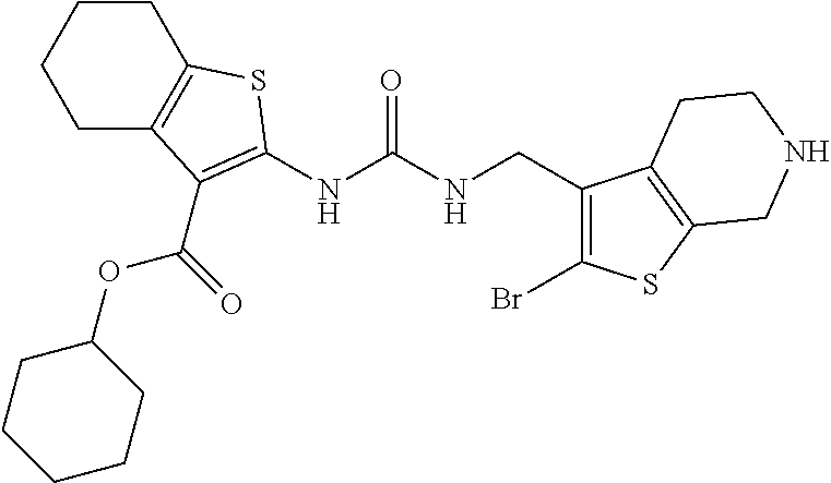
C1CCCC2=C1SC(NC(NCC1=C(Br)SC3=C1CCNC3)=O)=C2C(OC1CCCCC1)=O
